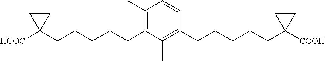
C1(C)=C(CCCCCC2([HOOC])CC2)C(C)=C(CCCCCC2([COOH])CC2)C=C1
